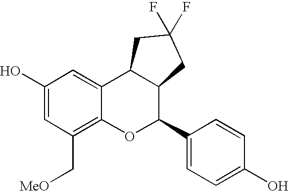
C1(O)=CC(C[MeO])=C2C(=C1)C1C(C(C3=CC=C(O)C=C3)O2)CC(F)(F)C1
